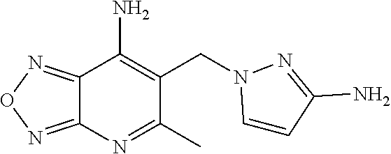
C12=NON=C1N=C(C)C(CN1C=CC(N)=N1)=C2N
